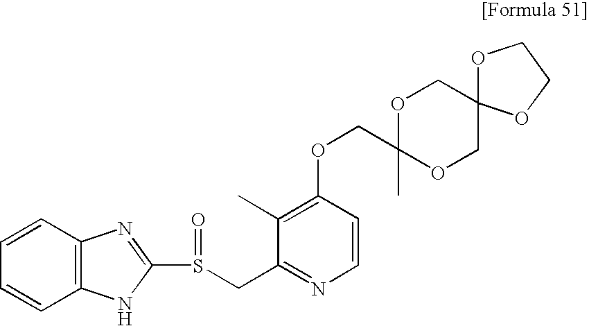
O(CC1(C)OCC2(CO1)OCCO2)C1=C(C)C(CS(C2=NC3=C(C=CC=C3)N2)=O)=NC=C1
